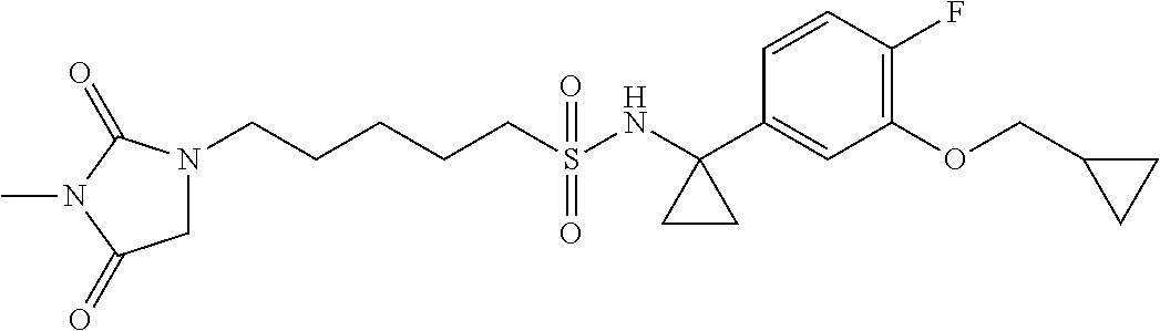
N1(CCCCCS(NC2(C3=CC(OCC4CC4)=C(F)C=C3)CC2)(=O)=O)CC(=O)N(C)C1=O
